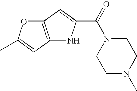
C12=C(C=C(C)O1)NC(C(=O)N1CCN(C)CC1)=C2
